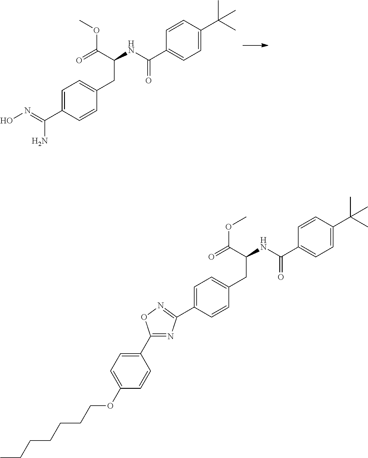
C1=C(C(=NO)N)C=CC(CC(C(OC)=O)NC(=O)C2=CC=C(C(C)(C)C)C=C2)=C1.C1=C(C2=NOC(C3=CC=C(OCCCCCCC)C=C3)=N2)C=CC(CC(C(OC)=O)NC(=O)C2=CC=C(C(C)(C)C)C=C2)=C1
